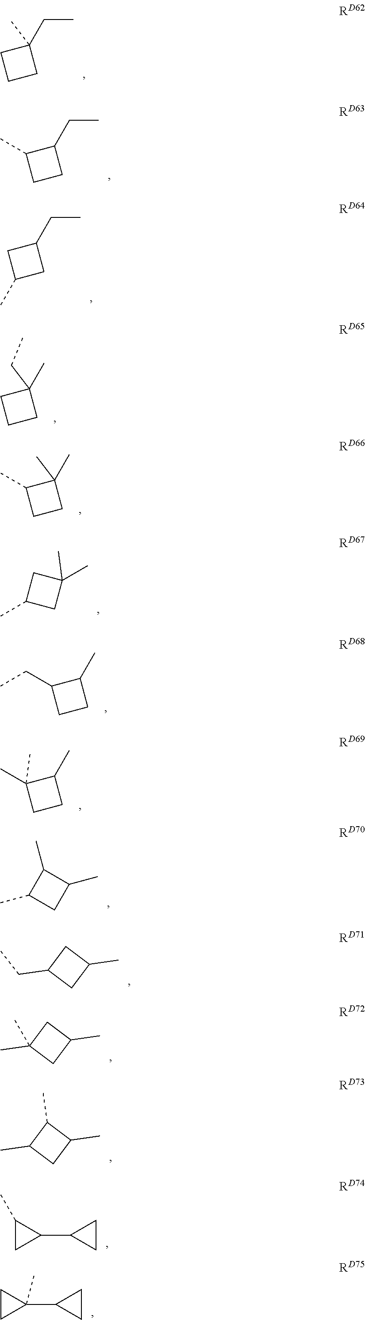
C1C(C)CC1CC.C1CCC1(C)CC.C1(C)CCC1(C)C.C1C(C)CC1(C)C.C1(CC)CCC1C.C1(C)(C)CCC1C.C1(C)C(C)CC1C.C1C(CC)CC1C.C1C(C)(C)CC1C.C1(C)C(C)CC1C.C1(C2CC2)C(C)C1.C1(C2CC2)(C)CC1.C1CCC1(CC)C.C1(C)CCC1CC
